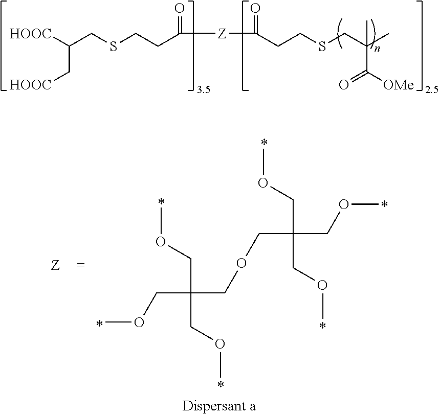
[HOOC]C(CSCCC(=O)[Z]C(=O)CCSCC(C)(C)C(=O)[OMe])C[HOOC].COCC(COC)(COCC(COC)(COC)COC)COC
